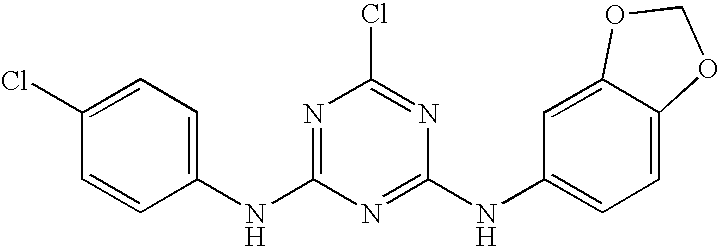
C1(NC2=NC(Cl)=NC(NC3=CC=C4C(=C3)OCO4)=N2)=CC=C(Cl)C=C1
